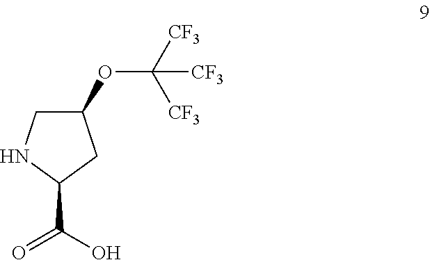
C1(OC([CF3])([CF3])[CF3])CNC(C(O)=O)C1
